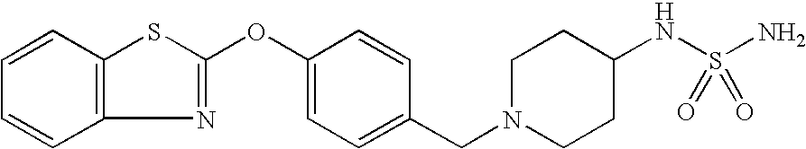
C1=CC2=C(C=C1)SC(OC1=CC=C(CN3CCC(NS(N)(=O)=O)CC3)C=C1)=N2
